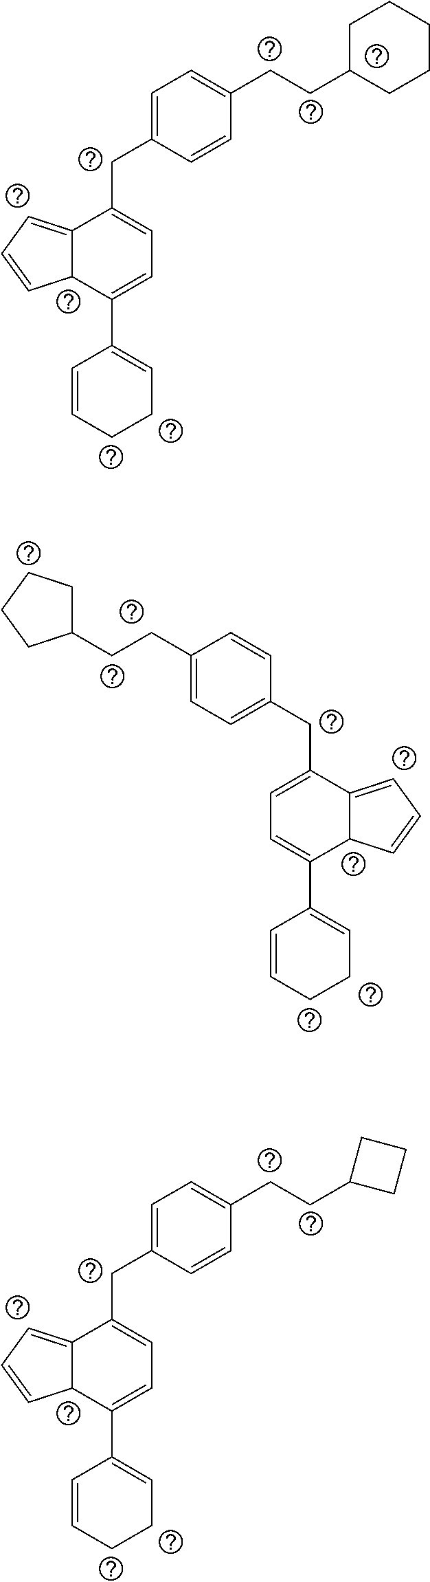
C1(CCC2CCCC2)=CC=C(CC2=CC=C(C3=CCCC=C3)C3C2=CC=C3)C=C1.C(CC1CCC1)C1=CC=C(CC2=CC=C(C3=CCCC=C3)C3C2=CC=C3)C=C1.C(CC1CCCCC1)C1=CC=C(CC2=CC=C(C3=CCCC=C3)C3C2=CC=C3)C=C1
